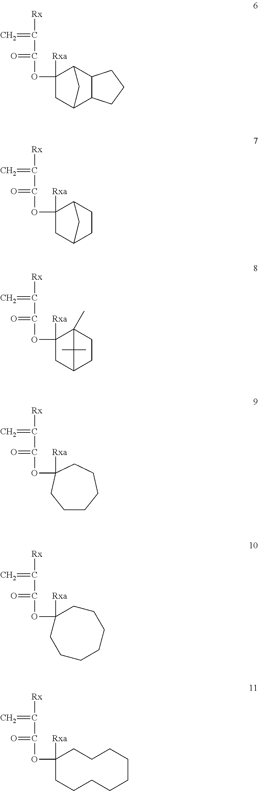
[Rx]C(=C)C(=O)OC1([Rxa])CC2C3C(C1C2)CCC3.[Rx]C(=C)C(=O)OC1([Rxa])CC2CCC1C2.[Rx]C(=C)C(=O)OC1([Rxa])CC2CCC1(C)C2(C)C.[Rx]C(=C)C(=O)OC1([Rxa])CCCCCC1.[Rx]C(=C)C(=O)OC1([Rxa])CCCCCCC1.[Rx]C(=C)C(=O)OC1([Rxa])CCCCCCCCC1
